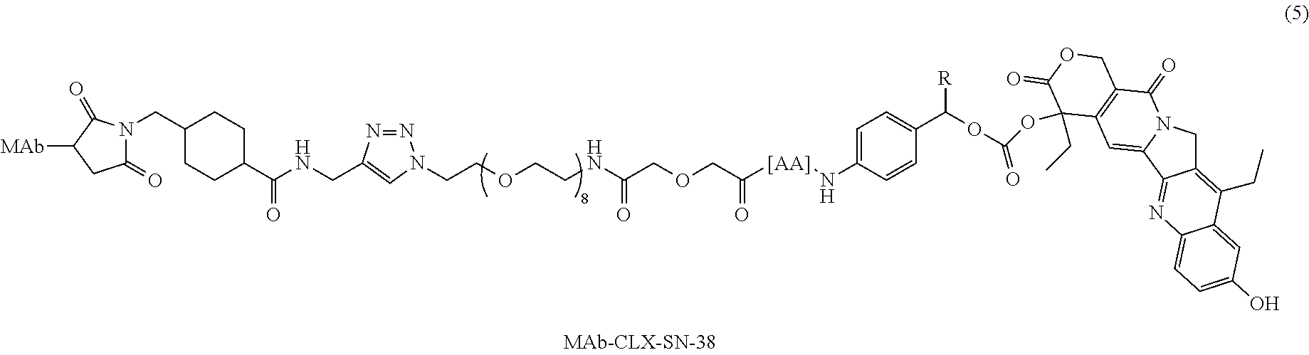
C1(=O)N(CC2CCC(C(=O)NCC3=CN(CCOCCNC(=O)COCC(=O)[[AA]]NC4=CC=C(C([R])OC(OC5(CC)C6=C(C(=O)N7CC8=C(CC)C9=CC(O)=CC=C9N=C8C7=C6)COC5=O)=O)C=C4)N=N3)CC2)C(=O)C([MAb])C1
